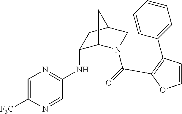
C1(NC2=NC=C([F3C])N=C2)C2N(C(=O)C3=C(C4=CC=CC=C4)C=CO3)CC(C1)C2
